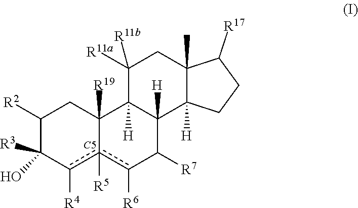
[C5].C1([R2])C([R3])(O)c([R4])c2([R5])c([R6])C([R7])C3([H])C([H])(C2([R19])C1)C([R11a])([R11b])CC1(C)C3([H])CCC1[R17]
